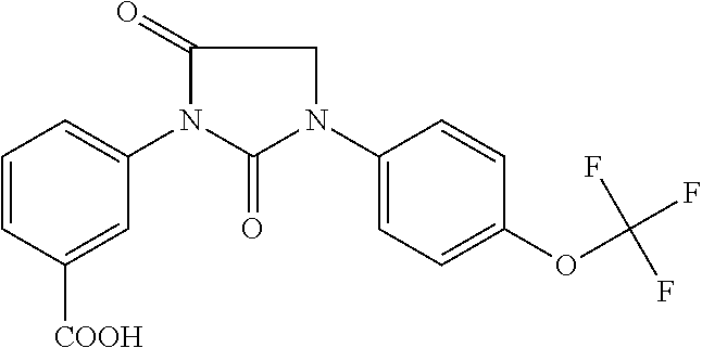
C1=CC([COOH])=CC(N2C(=O)N(C3=CC=C(OC(F)(F)F)C=C3)CC2=O)=C1
